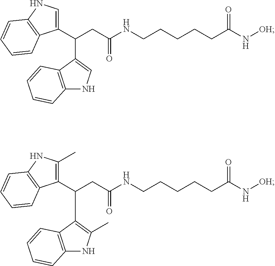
C12=C(C(C(CC(NCCCCCC(N[OH])=O)=O)C3=CNC4=C3C=CC=C4)=CN1)C=CC=C2.C12=C(C(C(CC(NCCCCCC(N[OH])=O)=O)C3=C(C)NC4=C3C=CC=C4)=C(C)N1)C=CC=C2
